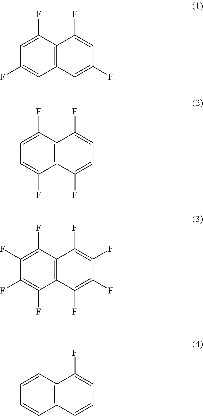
C1=C(F)C2=C(C=C1F)C=C(F)C=C2F.C1=C(F)C2=C(C(F)=C1)C(F)=CC=C2F.C1(F)=C(F)C2=C(C(F)=C1F)C(F)=C(F)C(F)=C2F.C1=CC2=C(C=C1)C=CC=C2F
